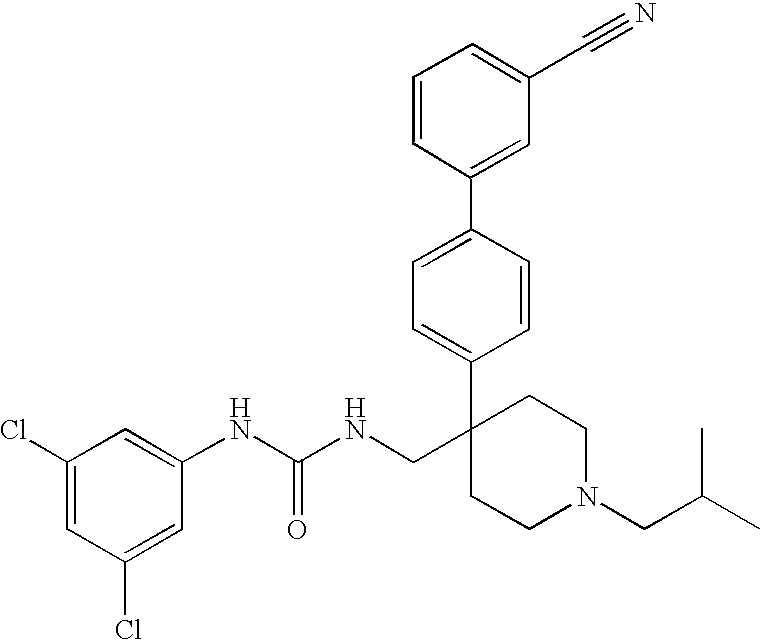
C1(C2=CC=C(C3(CNC(NC4=CC(Cl)=CC(Cl)=C4)=O)CCN(CC(C)C)CC3)C=C2)=CC(C#N)=CC=C1
